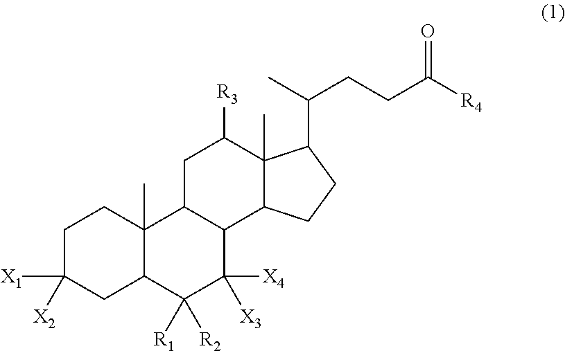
C1C([X1])([X2])CC2C(C)(C1)C1C(C([X4])([X3])C2([R1])[R2])C2C(C)(C([R3])C1)C(C(C)CCC([R4])=O)CC2
